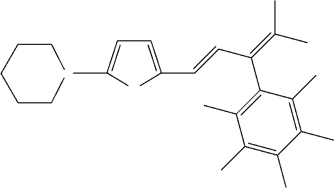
C(CCCC)CC.CC(=CC=C(C)C=CC(=C(C)C)C1=C(C)C(C)=C(C)C(C)=C1C)C
